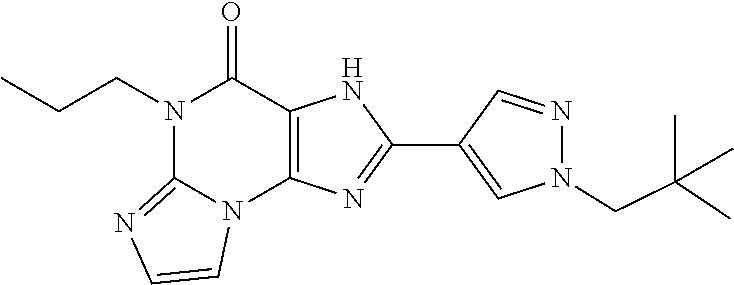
N1(CCC)C2=NC=CN2C2=C(C1=O)NC(C1=CN(CC(C)(C)C)N=C1)=N2
